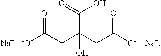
[-O]C(CC(CC([O-])=O)(O)C(=O)O)=O.[Na]
